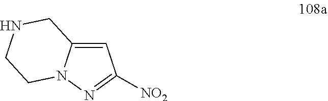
C1=C2N(N=C1[NO2])CCNC2
